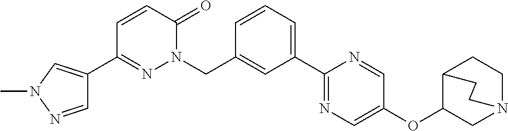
C1(C2=NN(CC3=CC(C4=NC=C(OC5CN6CCC5CC6)C=N4)=CC=C3)C(=O)C=C2)=CN(C)N=C1
